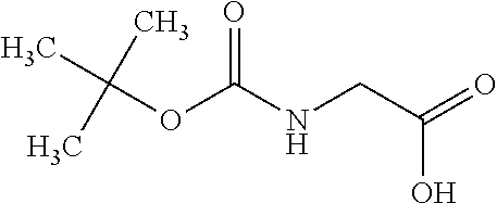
O=C(NCC(=O)O)OC(C)(C)C
